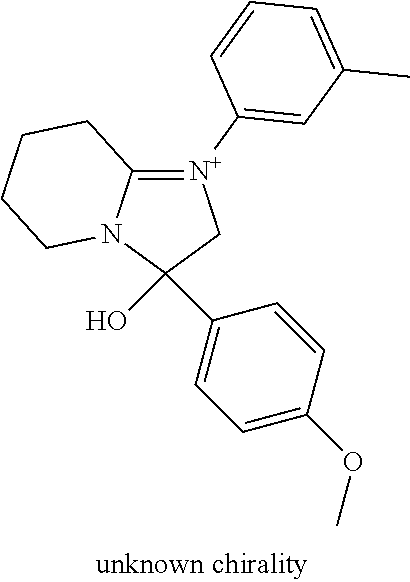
C1(O)(C2=CC=C(OC)C=C2)C[N+](C2=CC(C)=CC=C2)=C2N1CCCC2
